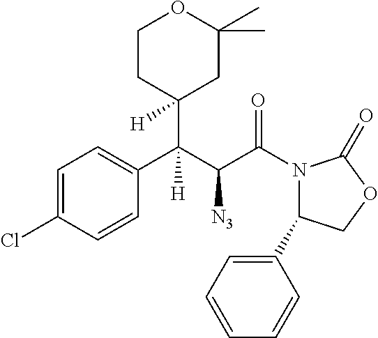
C1CC(C(C2=CC=C(Cl)C=C2)(C([N3])C(N2C(C3=CC=CC=C3)COC2=O)=O)[H])([H])CC(C)(C)O1
